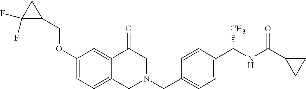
C1(OCC2CC2(F)F)=CC=C2C(=C1)C(=O)CN(CC1=CC=C(C(NC(=O)C3CC3)C)C=C1)C2
